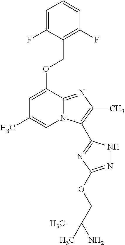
C1=C(F)C(COC2=CC(C)=CN3C2=NC(C)=C3C2=NC(OCC(C)(N)C)=NN2)=C(F)C=C1
